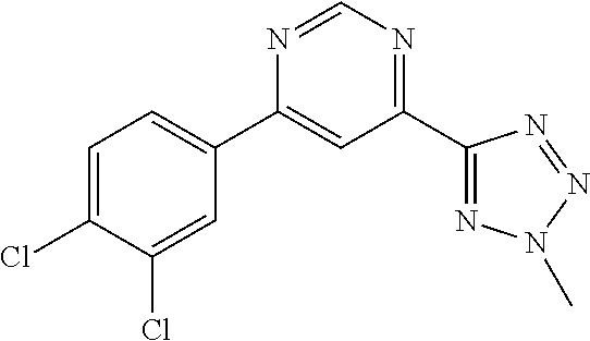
C1=C(Cl)C(Cl)=CC(C2=CC(C3=NN(C)N=N3)=NC=N2)=C1
